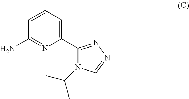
C1=CC=C(C2=NN=CN2C(C)C)N=C1N
